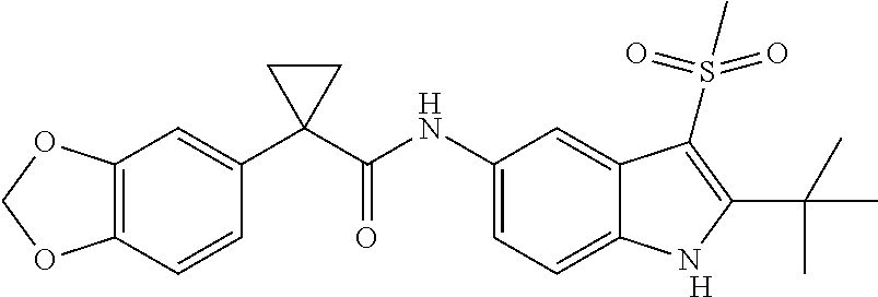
[H].C12=C(C=CC(C3(C(NC4=CC=C5C(=C4)C(S(C)(=O)=O)=C(C(C)(C)C)N5)=O)CC3)=C1)OCO2
